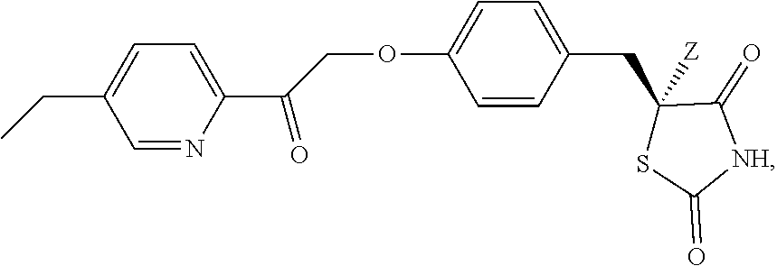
C1=C(CC)C=NC(C(=O)COC2=CC=C(CC3([Z])C(=O)[NH]C(=O)S3)C=C2)=C1
